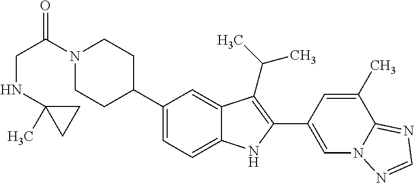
N1(C(CNC2(C)CC2)=O)CCC(C2=CC=C3C(=C2)C(C(C)C)=C(C2=CN4C(=NC=N4)C(C)=C2)N3)CC1
